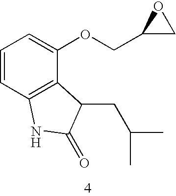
C1=CC2=C(C(OCC3CO3)=C1)C(CC(C)C)C(=O)N2
